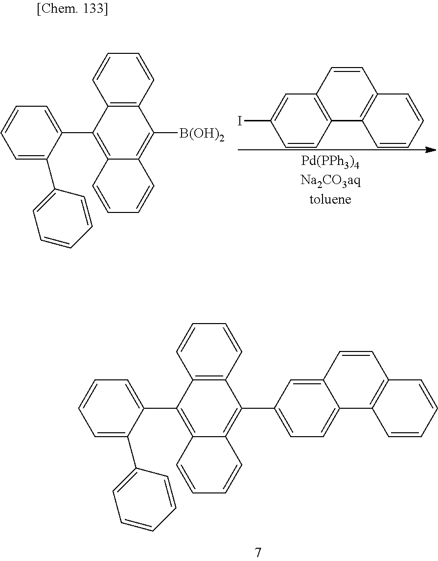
C1=C(C2=CC=CC=C2)C(C2=C3C(=C(C4=CC=C5C6=C(C=CC=C6)C=CC5=C4)C4=C2C=CC=C4)C=CC=C3)=CC=C1.IC1=CC2=C(C3=C(C=CC=C3)C=C2)C=C1.C1=C(C2=CC=CC=C2)C(C2=C3C(=C([B(OH)2])C4=C2C=CC=C4)C=CC=C3)=CC=C1
